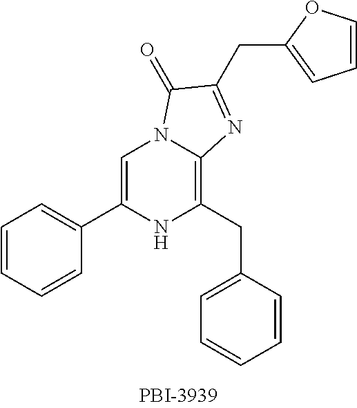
C1=CC=CC(C2=CN3C(=C(CC4=CC=CC=C4)N2)N=C(CC2=CC=CO2)C3=O)=C1
